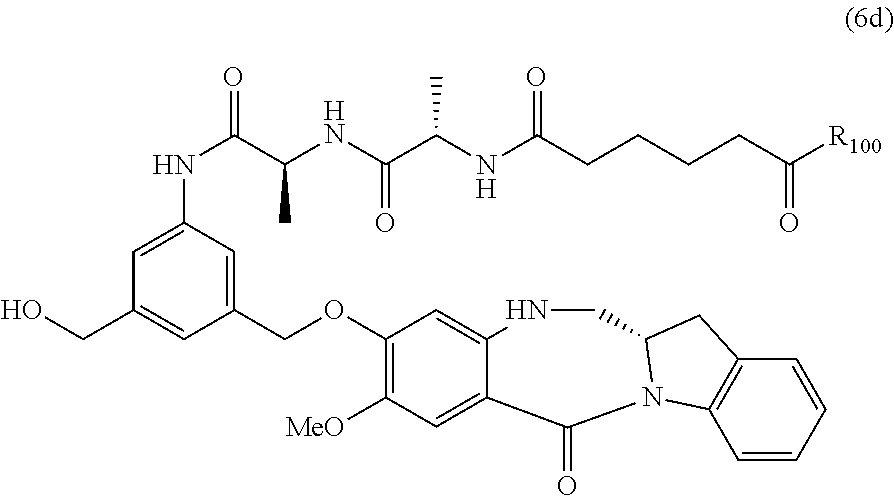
C(OC1=C([MeO])C=C2C(=C1)NCC1N(C2=O)C2=C(C=CC=C2)C1)C1=CC(NC(C(NC(C(NC(CCCCC([R100])=O)=O)C)=O)C)=O)=CC(CO)=C1
